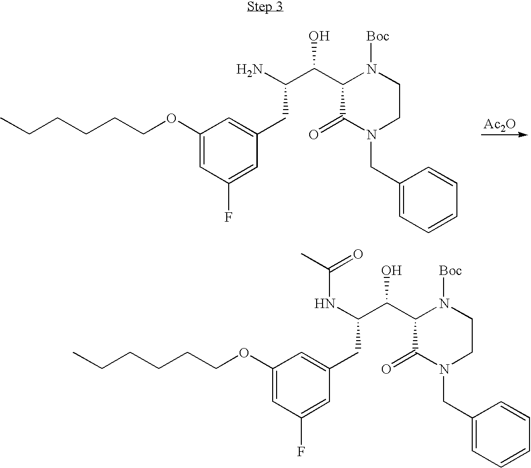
C(CCCC)COC1=CC(F)=CC(CC(C(O)C2N([Boc])CCN(CC3=CC=CC=C3)C2=O)N)=C1.[Ac2O].C(CCCC)COC1=CC(F)=CC(CC(C(O)C2N([Boc])CCN(CC3=CC=CC=C3)C2=O)NC(=O)C)=C1
